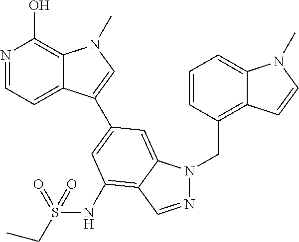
N1=CC=C2C(=C1O)N(C)C=C2C1=CC(NS(CC)(=O)=O)=C2C(=C1)N(CC1=C3C(=CC=C1)N(C)C=C3)N=C2
